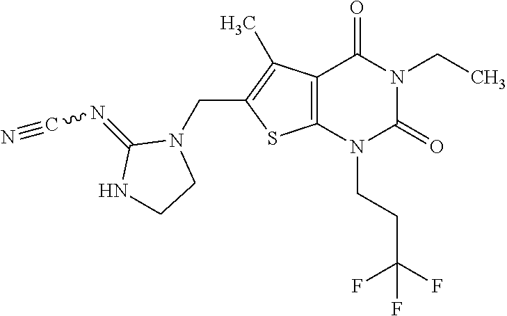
C12=C(N(CCC(F)(F)F)C(=O)N(CC)C1=O)SC(CN1C(=NC#N)NCC1)=C2C
